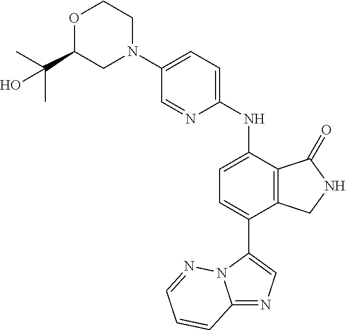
C1(N2CCOC(C(C)(C)O)C2)=CC=C(NC2=CC=C(C3=CN=C4N3N=CC=C4)C3=C2C(=O)NC3)N=C1
